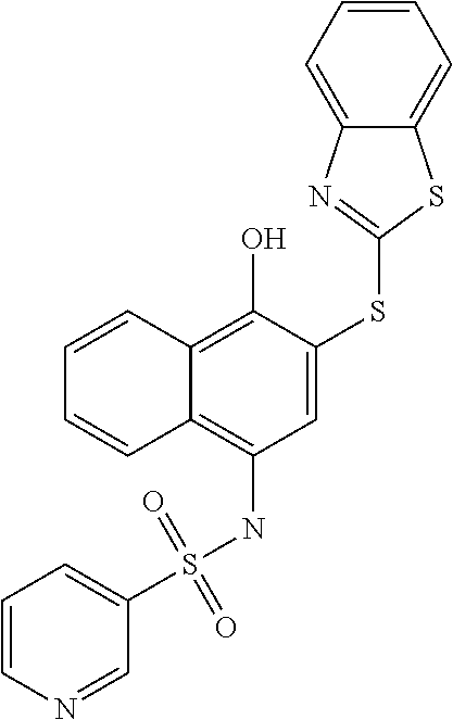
C1=CC2=C(O)C(SC3=NC4=CC=CC=C4S3)=CC(NS(=O)(=O)C3=CC=CN=C3)=C2C=C1
